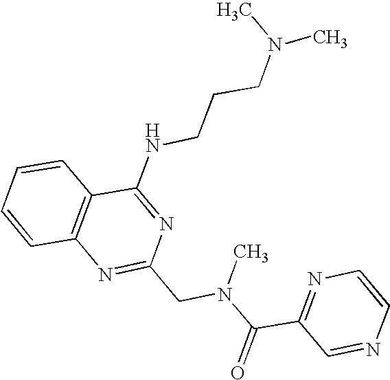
C1=CC2=C(C=C1)C(NCCCN(C)C)=NC(CN(C(C1=NC=CN=C1)=O)C)=N2
